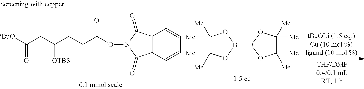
C(CC(CCC(ON1C(=O)C2=C(C=CC=C2)C1=O)=O)[OTBS])([tBuO])=O.C1([Me])([Me])C([Me])([Me])OB(B2OC([Me])([Me])C([Me])([Me])O2)O1
